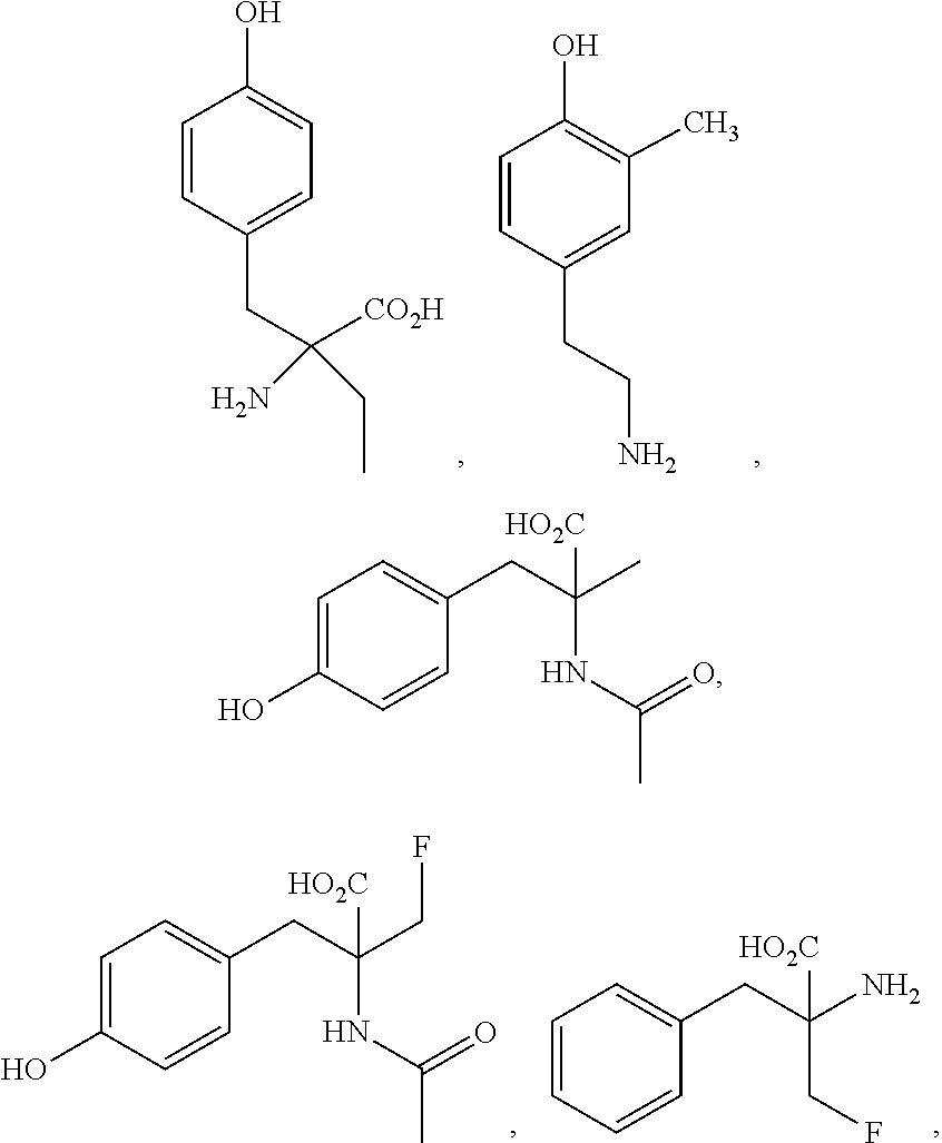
C1(O)=CC=C(CC(N)([CO2H])CC)C=C1.C1=CC(O)=C(C)C=C1CCN.C1(O)=CC=C(CC(CF)(NC(=O)C)[HO2C])C=C1.C1=CC=C(CC(N)(CF)[HO2C])C=C1.C1(O)=CC=C(CC(C)(NC(=O)C)[HO2C])C=C1
